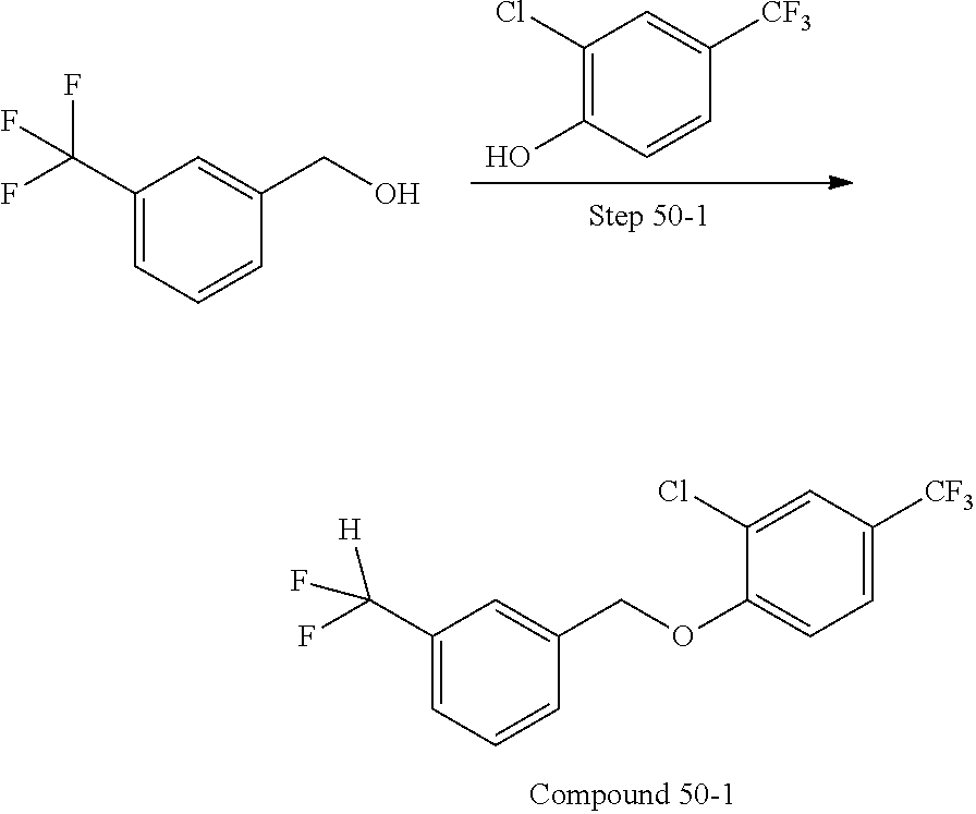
C1(Cl)=C(O)C=CC([CF3])=C1.C1(C(F)(F)F)=CC=CC(CO)=C1.C1(C(F)([H])F)=CC=CC(COC2=CC=C([CF3])C=C2Cl)=C1
